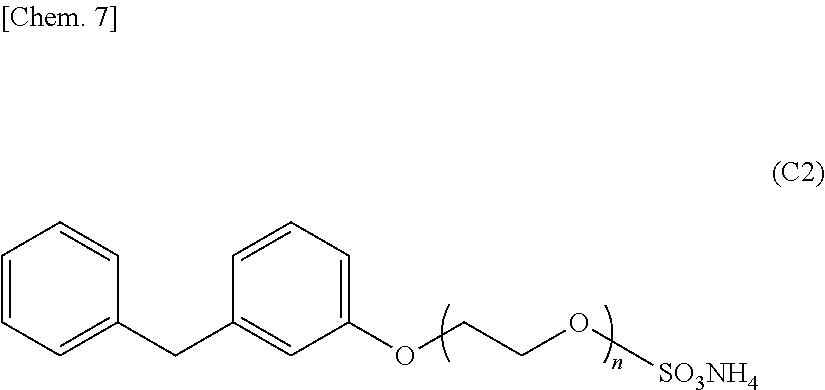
C1=CC=C(CC2=CC(OCCO[SO3NH4])=CC=C2)C=C1
